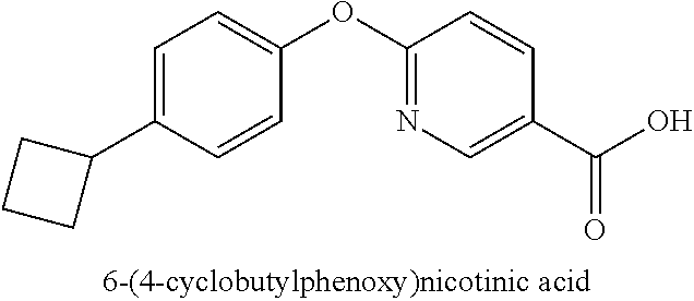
C1=C(C2CCC2)C=CC(OC2=NC=C(C(O)=O)C=C2)=C1
